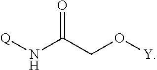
[Q]NC(CO[Y])=O
